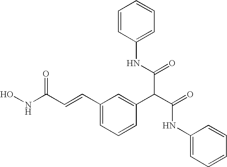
ONC(C=CC1=CC=CC(C(C(NC2=CC=CC=C2)=O)C(NC2=CC=CC=C2)=O)=C1)=O
